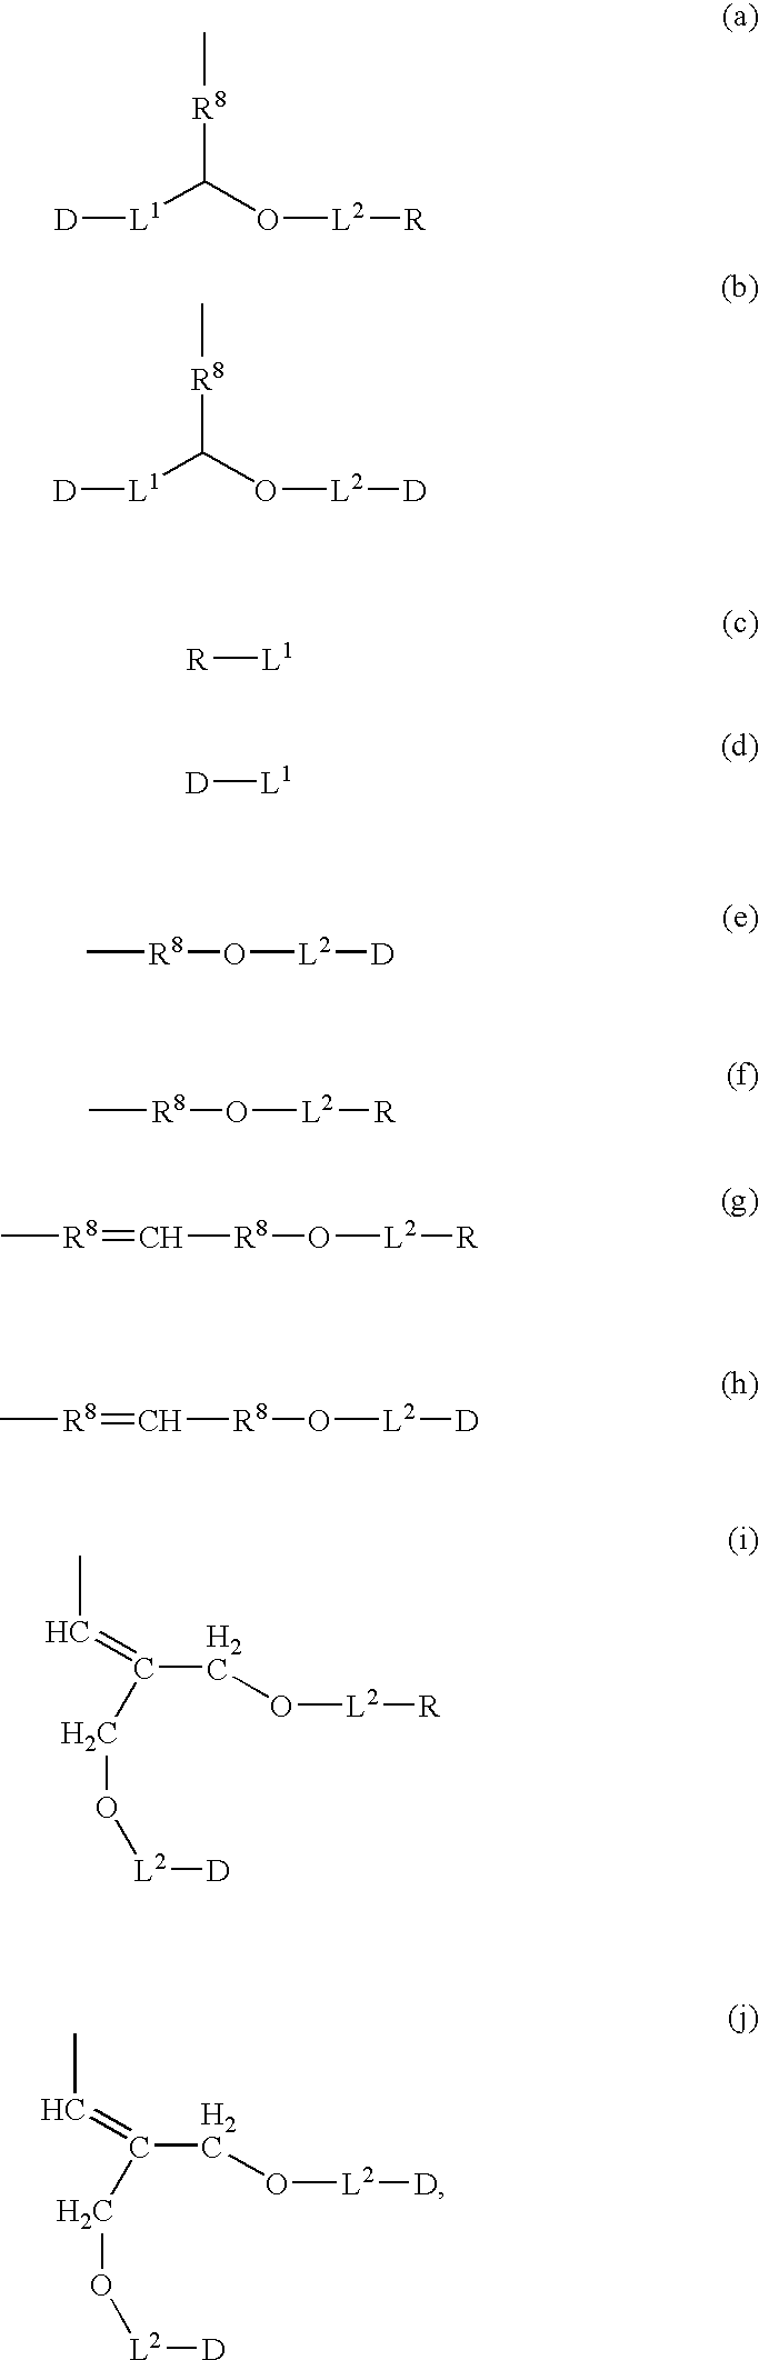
[D][L1]C(O[L2][R])[R8]C.[D][L1]C(O[L2][D])[R8]C.[R][L1].[D][L1].C[R8]O[L2][D].C[R8]O[L2][R].C[R8]=C[R8]O[L2][R].C[R8]=C[R8]O[L2][D].CC=C(CO[L2][R])CO[L2][D].CC=C(CO[L2][D])CO[L2][D]
